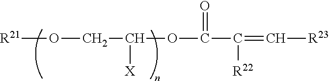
[R21]OCC(OC(=O)C([R22])=C[R23])[X]
